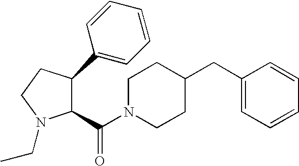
C(N1CCC(CC2=CC=CC=C2)CC1)(=O)C1C(C2=CC=CC=C2)CCN1CC
